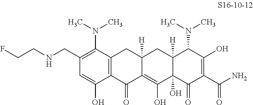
C12=C(C(=O)C3=C(O)C4(O)C([H])(CC3([H])C1)C(N(C)C)C(O)=C(C(N)=O)C4=O)C(O)=CC(CNCCF)=C2N(C)C
